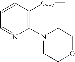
C1=NC(N2CCOCC2)=C(CC)C=C1
